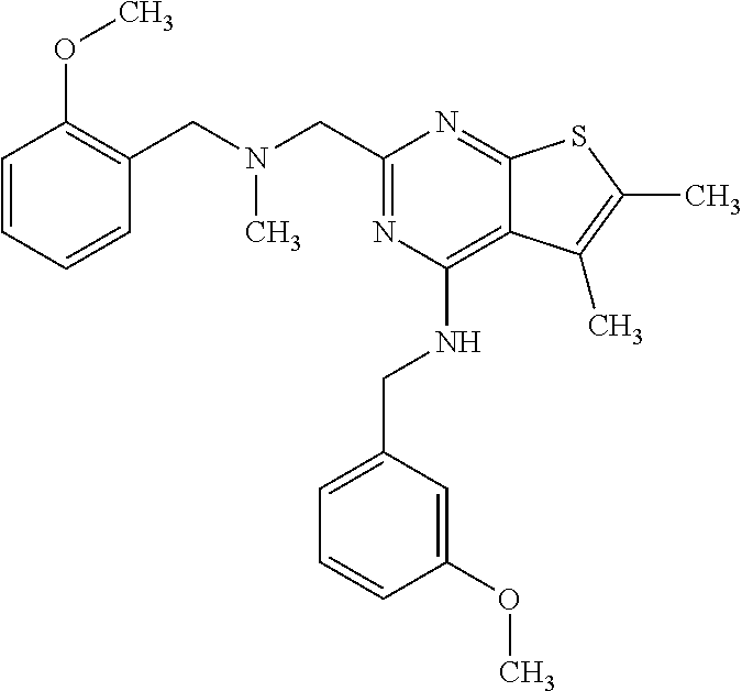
N(CC1=NC(NCC2=CC=CC(OC)=C2)=C2C(=N1)SC(C)=C2C)(CC1=C(OC)C=CC=C1)C
